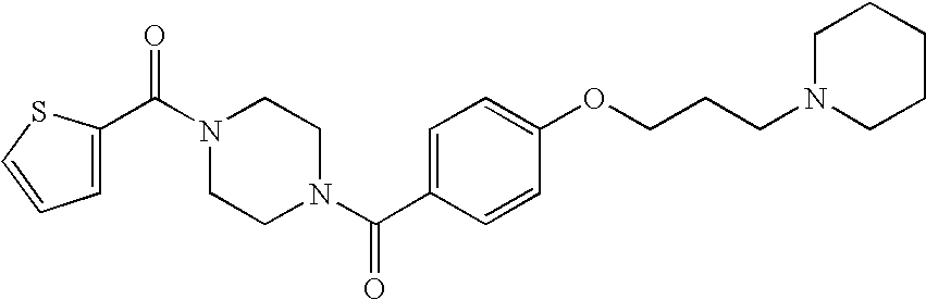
C(N1CCN(C(C2=CC=C(OCCCN3CCCCC3)C=C2)=O)CC1)(=O)C1=CC=CS1
